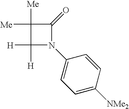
C1([Me])([Me])C([H])([H])N(C2=CC=C([NMe2])C=C2)C1=O
